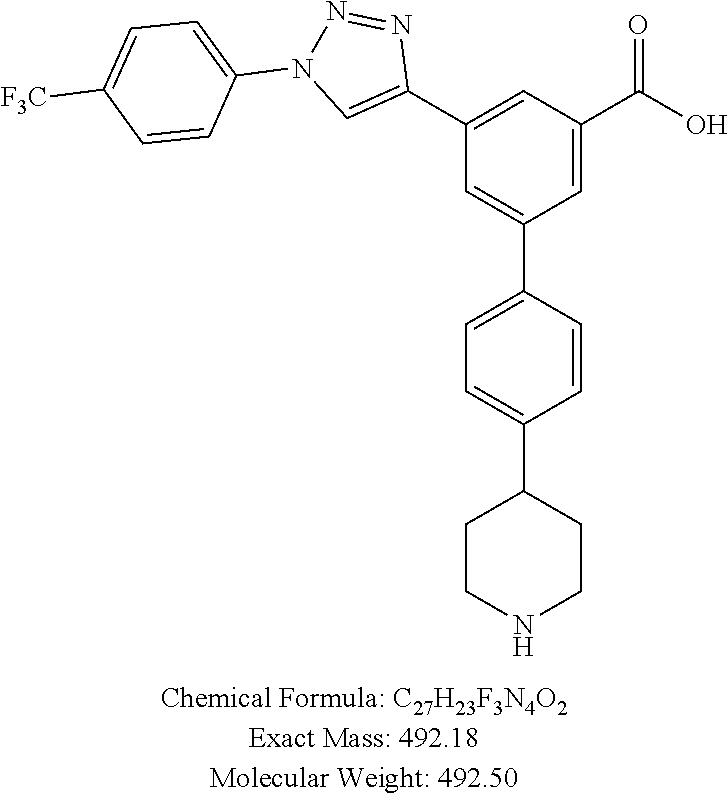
C1=CC(C2=CC(C3=CN(C4=CC=C([F3C])C=C4)N=N3)=CC(C(O)=O)=C2)=CC=C1C1CCNCC1
